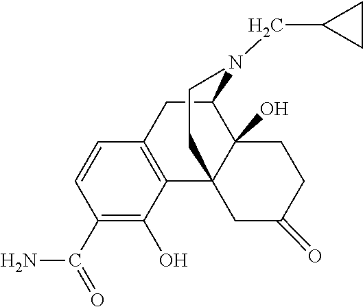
C1(C(=O)N)=C(O)C2=C(C=C1)CC1C3(O)C2(CC(=O)CC3)CCN1CC1CC1
